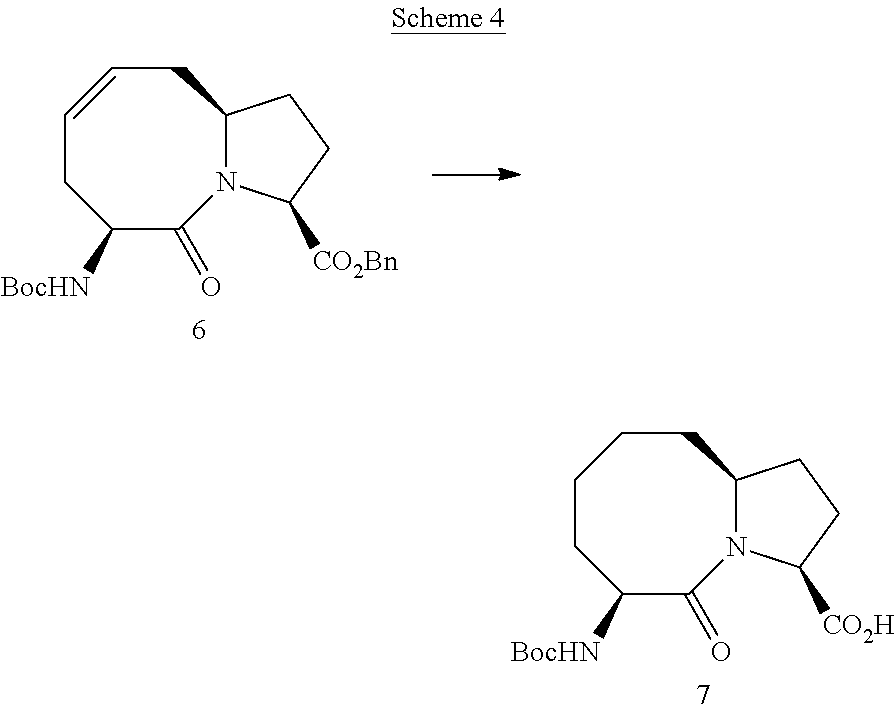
C1=CCC2N(C(=O)C([BocHN])C1)C([CO2Bn])CC2.C1CC([BocHN])C(=O)N2C(CC1)CCC2[CO2H]
